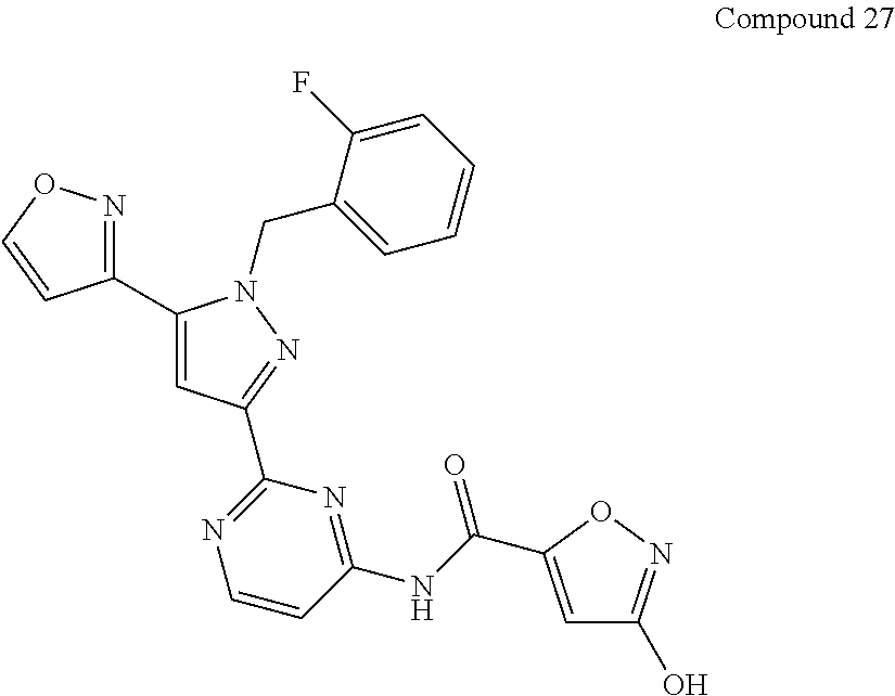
C1(C2=CC(C3=NC=CC(NC(=O)C4=CC(O)=NO4)=N3)=NN2CC2=CC=CC=C2F)=NOC=C1
